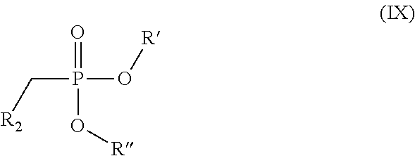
C(P(O[R])(=O)O[R])[R2]
